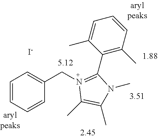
C1=CC=CC(CN2=C(C3=C(C)C=CC=C3C)N(C)C(C)=C2C)=C1.[I-]
